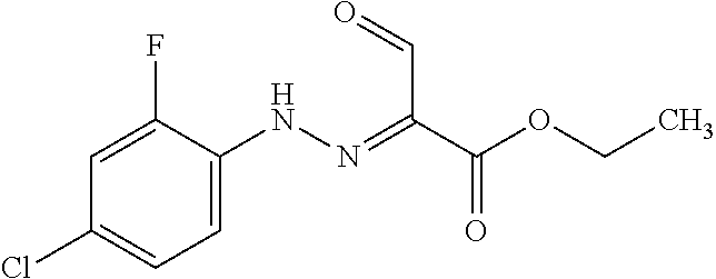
C1=C(F)C(NN=C(C(OCC)=O)C=O)=CC=C1Cl
